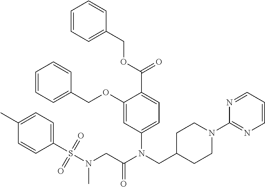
C1(C)=CC=C(S(N(CC(N(CC2CCN(C3=NC=CC=N3)CC2)C2=CC=C(C(OCC3=CC=CC=C3)=O)C(OCC3=CC=CC=C3)=C2)=O)C)(=O)=O)C=C1
